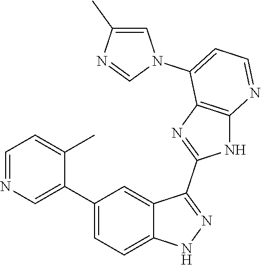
C1=NC=C(C2=CC=C3C(=C2)C(C2=NC4=C(N2)N=CC=C4N2C=C(C)N=C2)=NN3)C(C)=C1
